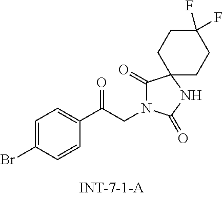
C1(C(CN2C(=O)C3(NC2=O)CCC(F)(F)CC3)=O)=CC=C(Br)C=C1
